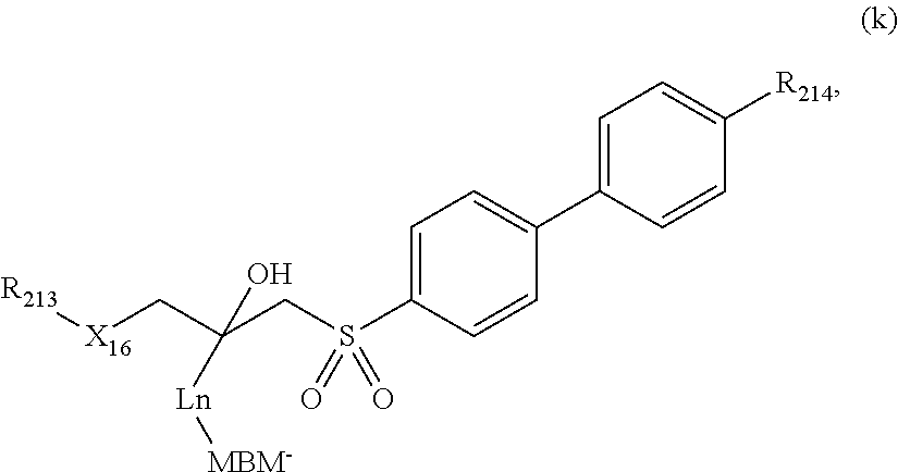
C(C(CS(C1=CC=C(C2=CC=C([R214])C=C2)C=C1)(=O)=O)([Ln][MBM-])O)[X16][R213]
